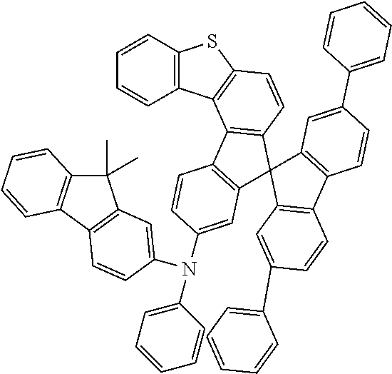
C12=C(C=CC=C1)SC1=C2C2=C(C=C1)C1(C3=C2C=CC(N(C2=CC=CC=C2)C2=CC4=C(C5=C(C4(C)C)C=CC=C5)C=C2)=C3)C2=C(C3=C1C=C(C1=CC=CC=C1)C=C3)C=CC(C1=CC=CC=C1)=C2
